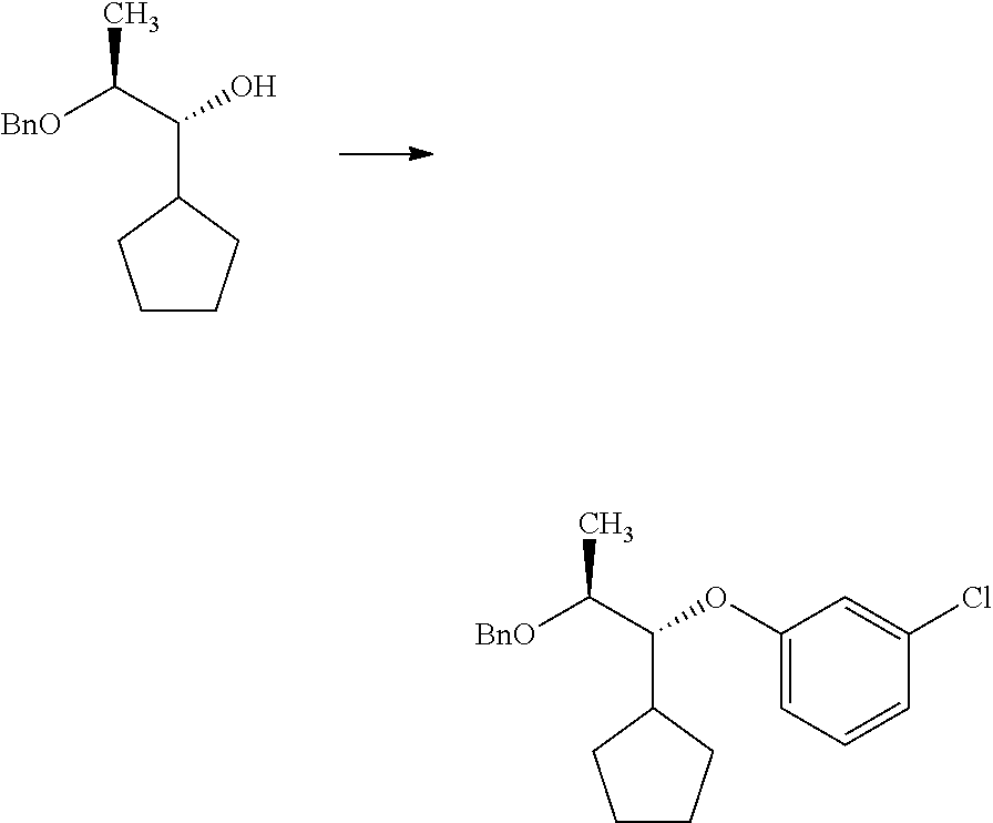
C1(C(C(C)[BnO])O)CCCC1.C1(C(C(C)[BnO])OC2=CC=CC(Cl)=C2)CCCC1
